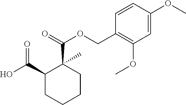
C(=O)(OCC1=C(OC)C=C(OC)C=C1)C1(C)C(C(O)=O)CCCC1
